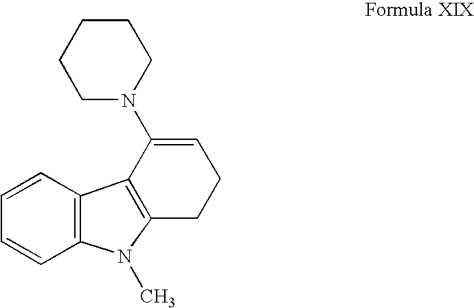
C12=C(C=CC=C1)C1=C(N2C)CCC=C1N1CCCCC1
